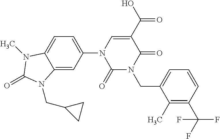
C1(=O)N(CC2=CC=CC(C(F)(F)F)=C2C)C(=O)C(C(O)=O)=CN1C1=CC=C2C(=C1)N(CC1CC1)C(=O)N2C
